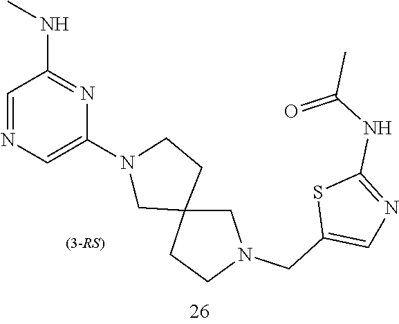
C1=NC=C(N2CC3(CN(CC4=CN=C(NC(C)=O)S4)CC3)CC2)N=C1NC
